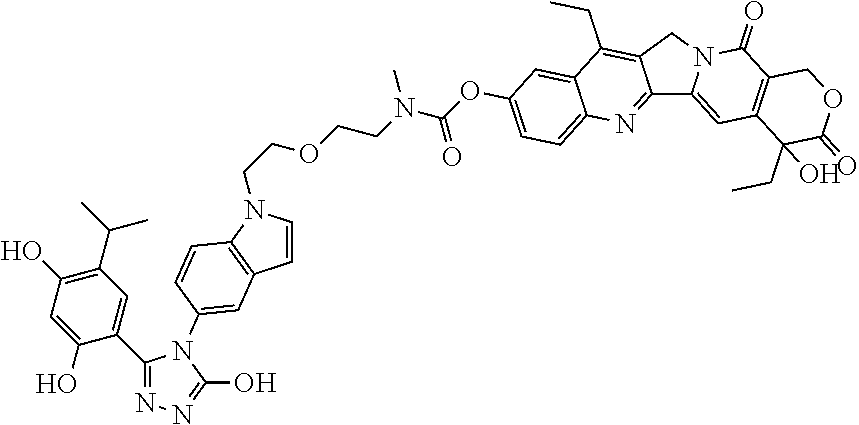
C(OCCN(C(OC1=CC=C2C(=C1)C(CC)=C1C(=N2)C2=CC3=C(C(=O)N2C1)COC(=O)C3(CC)O)=O)C)CN1C=CC2=C1C=CC(N1C(C3=CC(C(C)C)=C(O)C=C3O)=NN=C1O)=C2
